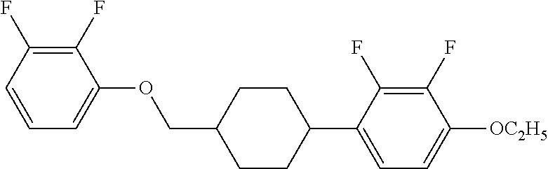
C1(F)=C(F)C=CC=C1OCC1CCC(C2=CC=C([OC2H5])C(F)=C2F)CC1
